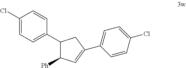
C1(Cl)=CC=C(C2C([Ph])C=C(C3=CC=C(Cl)C=C3)C2)C=C1
